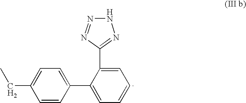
N1N=NC(C2=CC=CC=C2C2=CC=C(CC)C=C2)=N1
